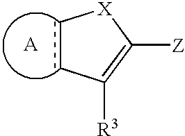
c1cC([R3])=C([Z])[X]1.[A]
